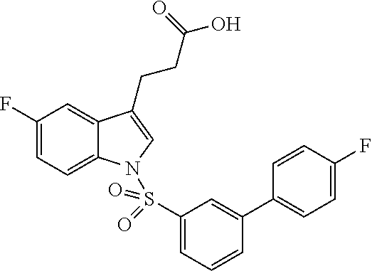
C1(F)=CC=C2C(=C1)C(CCC(O)=O)=CN2S(C1=CC=CC(C2=CC=C(F)C=C2)=C1)(=O)=O
